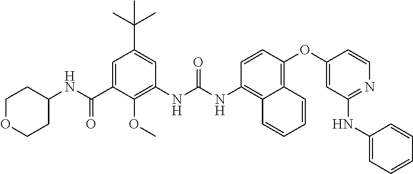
C(C1=CC(C(C)(C)C)=CC(NC(=O)NC2=C3C(=C(OC4=CC(NC5=CC=CC=C5)=NC=C4)C=C2)C=CC=C3)=C1OC)(=O)NC1CCOCC1
